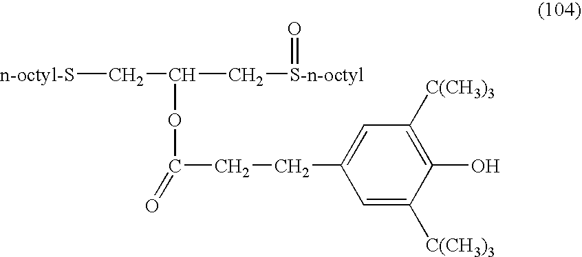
[n-octyl-S]CC(OC(=O)CCC1=CC([C(CH3)3])=C(O)C([C(CH3)3])=C1)C[S-n-octyl]=O
